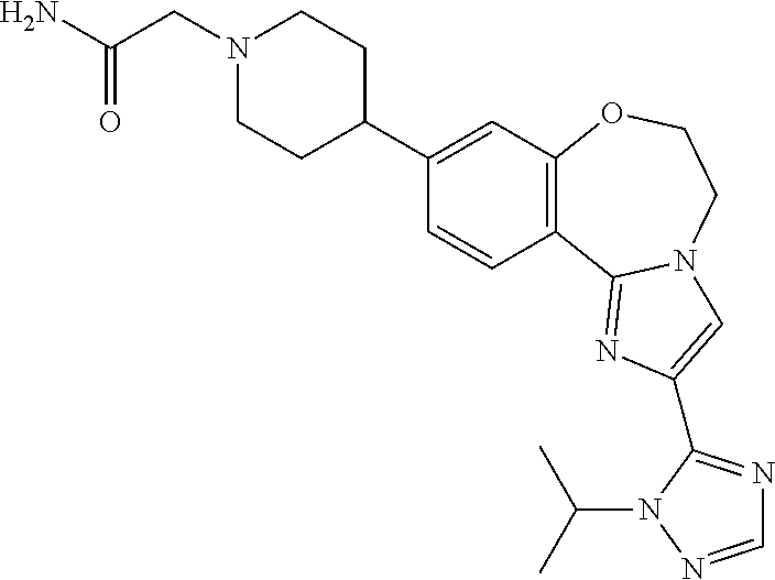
C1(C2CCN(CC(N)=O)CC2)=CC2=C(C=C1)C1=NC(C3=NC=NN3C(C)C)=CN1CCO2
